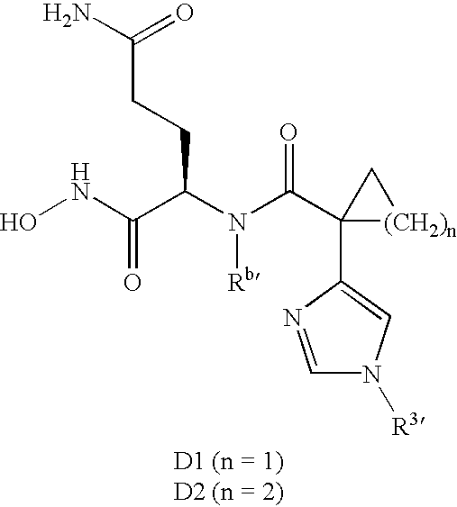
ONC(C(N(C(C1(C2=CN([R3])C=N2)[(CH2)n]C1)=O)[Rb])CCC(N)=O)=O
